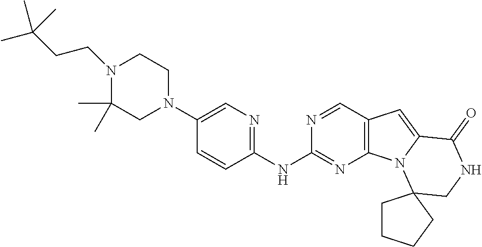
C1=CC(NC2=NC3=C(C=N2)C=C2N3C3(CNC2=O)CCCC3)=NC=C1N1CCN(CCC(C)(C)C)C(C)(C)C1
